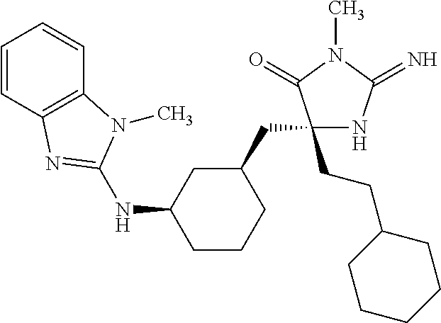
C1(CCC2CCCCC2)(CC2CC(NC3=NC4=C(C=CC=C4)N3C)CCC2)NC(=N)N(C)C1=O
